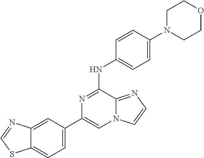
C1(C2=CC=C3C(=C2)N=CS3)=CN2C(=NC=C2)C(NC2=CC=C(N3CCOCC3)C=C2)=N1
